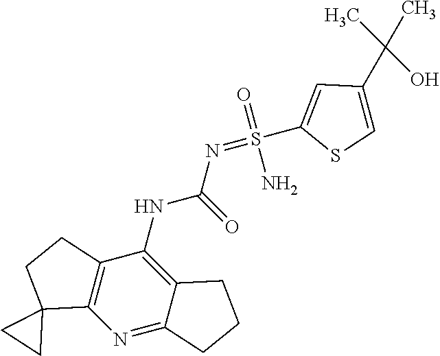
C1(NC(=O)N=S(C2=CC(C(C)(C)O)=CS2)(=O)N)=C2C(=NC3=C1CCC31CC1)CCC2
